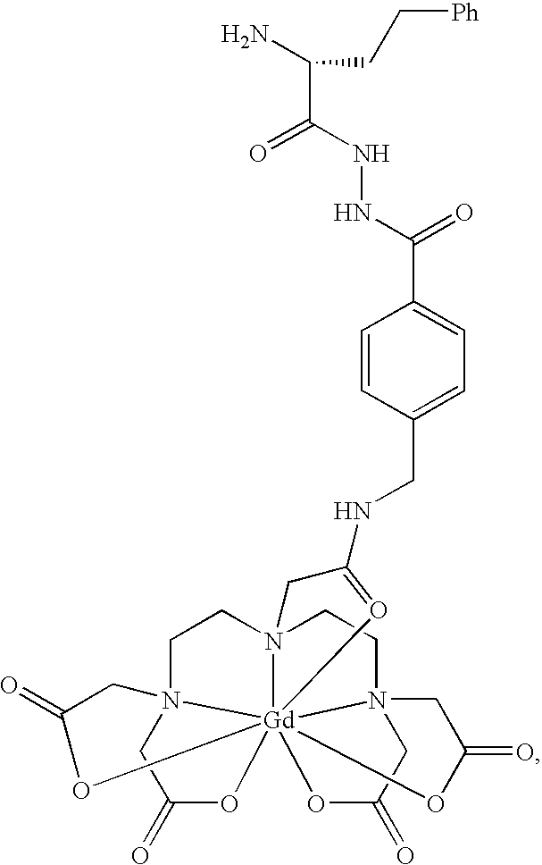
C1=CC(CNC2=O[Gd]345678N(CCN3(CCN4(CC(=O)O5)CC(=O)O6)C2)(CC(=O)O7)CC(=O)O8)=CC=C1C(NNC(=O)C(CC[Ph])N)=O
